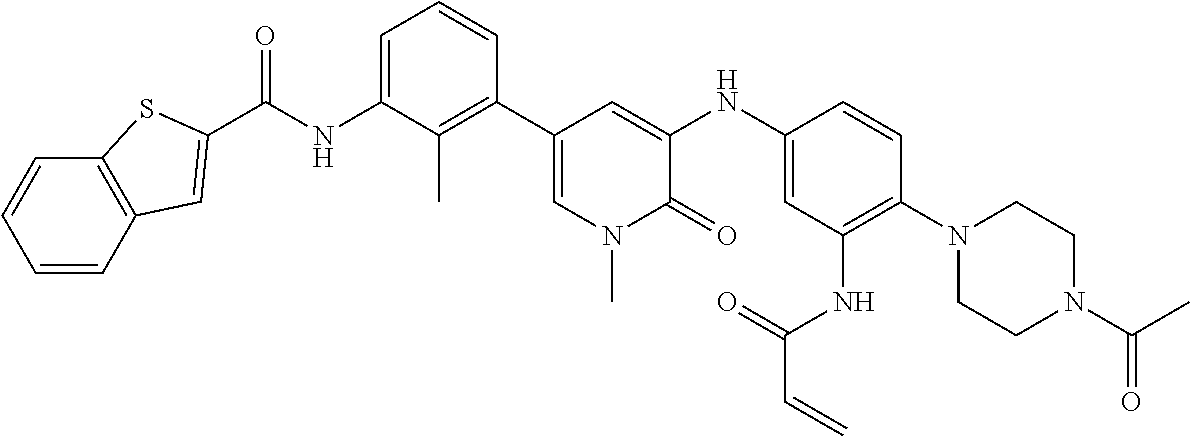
C(NC1=CC=CC(C2=CN(C)C(=O)C(NC3=CC(NC(C=C)=O)=C(N4CCN(C(C)=O)CC4)C=C3)=C2)=C1C)(=O)C1=CC2=C(C=CC=C2)S1
